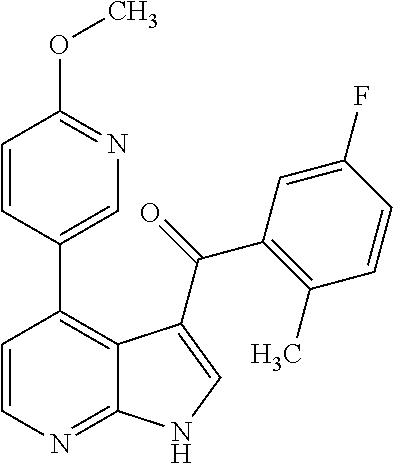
C1=CN=C2C(=C1C1=CN=C(OC)C=C1)C(C(C1=C(C)C=CC(F)=C1)=O)=CN2
